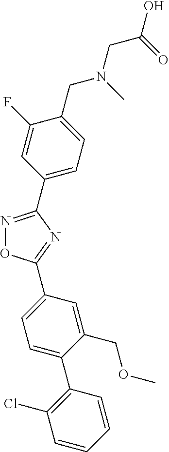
N1=C(C2=CC=C(CN(CC(O)=O)C)C(F)=C2)N=C(C2=CC=C(C3=C(Cl)C=CC=C3)C(COC)=C2)O1
